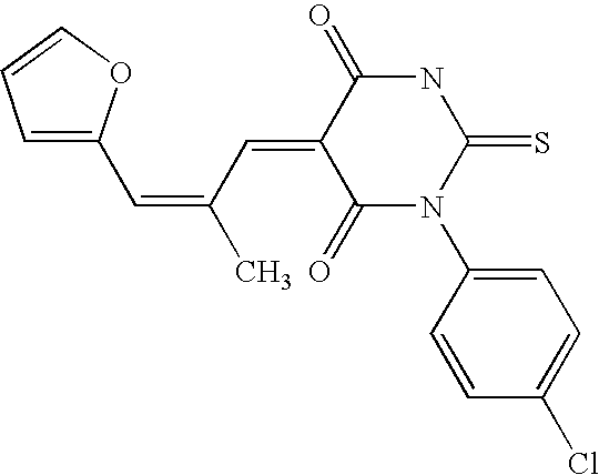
O=C1C(=CC(C)=CC2=CC=CO2)C(=O)N(C2=CC=C(Cl)C=C2)C(=S)N1
